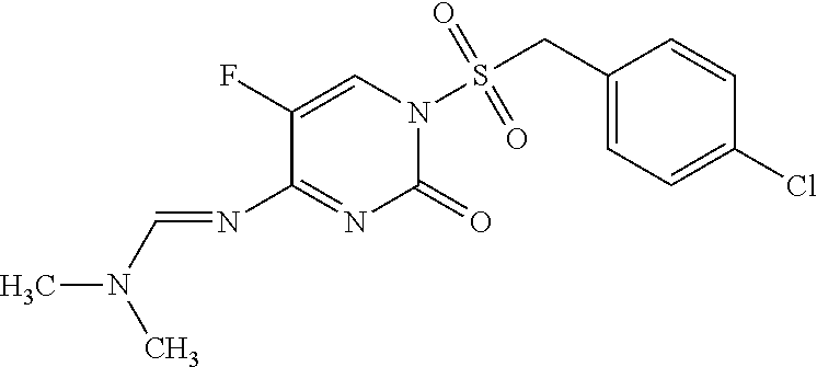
C1(F)=CN(S(=O)(=O)CC2=CC=C(Cl)C=C2)C(=O)N=C1N=CN(C)C
